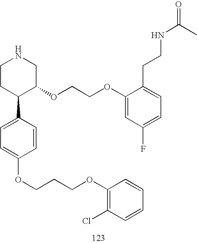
C1CC(C2=CC=C(OCCCOC3=C(Cl)C=CC=C3)C=C2)C(OCCOC2=CC(F)=CC=C2CCNC(=O)C)CN1
